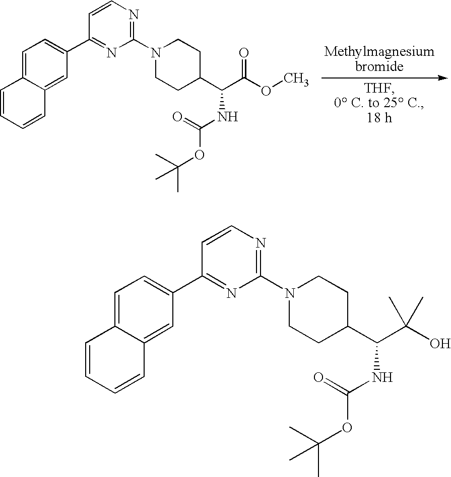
C1=C2C(=CC(C3=NC(N4CCC(C(C(OC)=O)NC(=O)OC(C)(C)C)CC4)=NC=C3)=C1)C=CC=C2.C1=C2C(=CC(C3=NC(N4CCC(C(C(O)(C)C)NC(OC(C)(C)C)=O)CC4)=NC=C3)=C1)C=CC=C2
